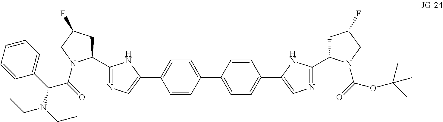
C1(C2CC(F)CN2C(C(N(CC)CC)C2=CC=CC=C2)=O)=NC=C(C2=CC=C(C3=CC=C(C4=CN=C(C5CC(F)CN5C(=O)OC(C)(C)C)N4)C=C3)C=C2)N1
